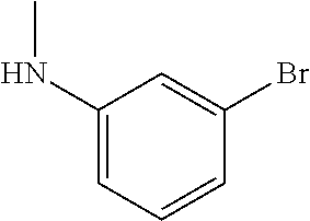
C1(NC)=CC=CC(Br)=C1
